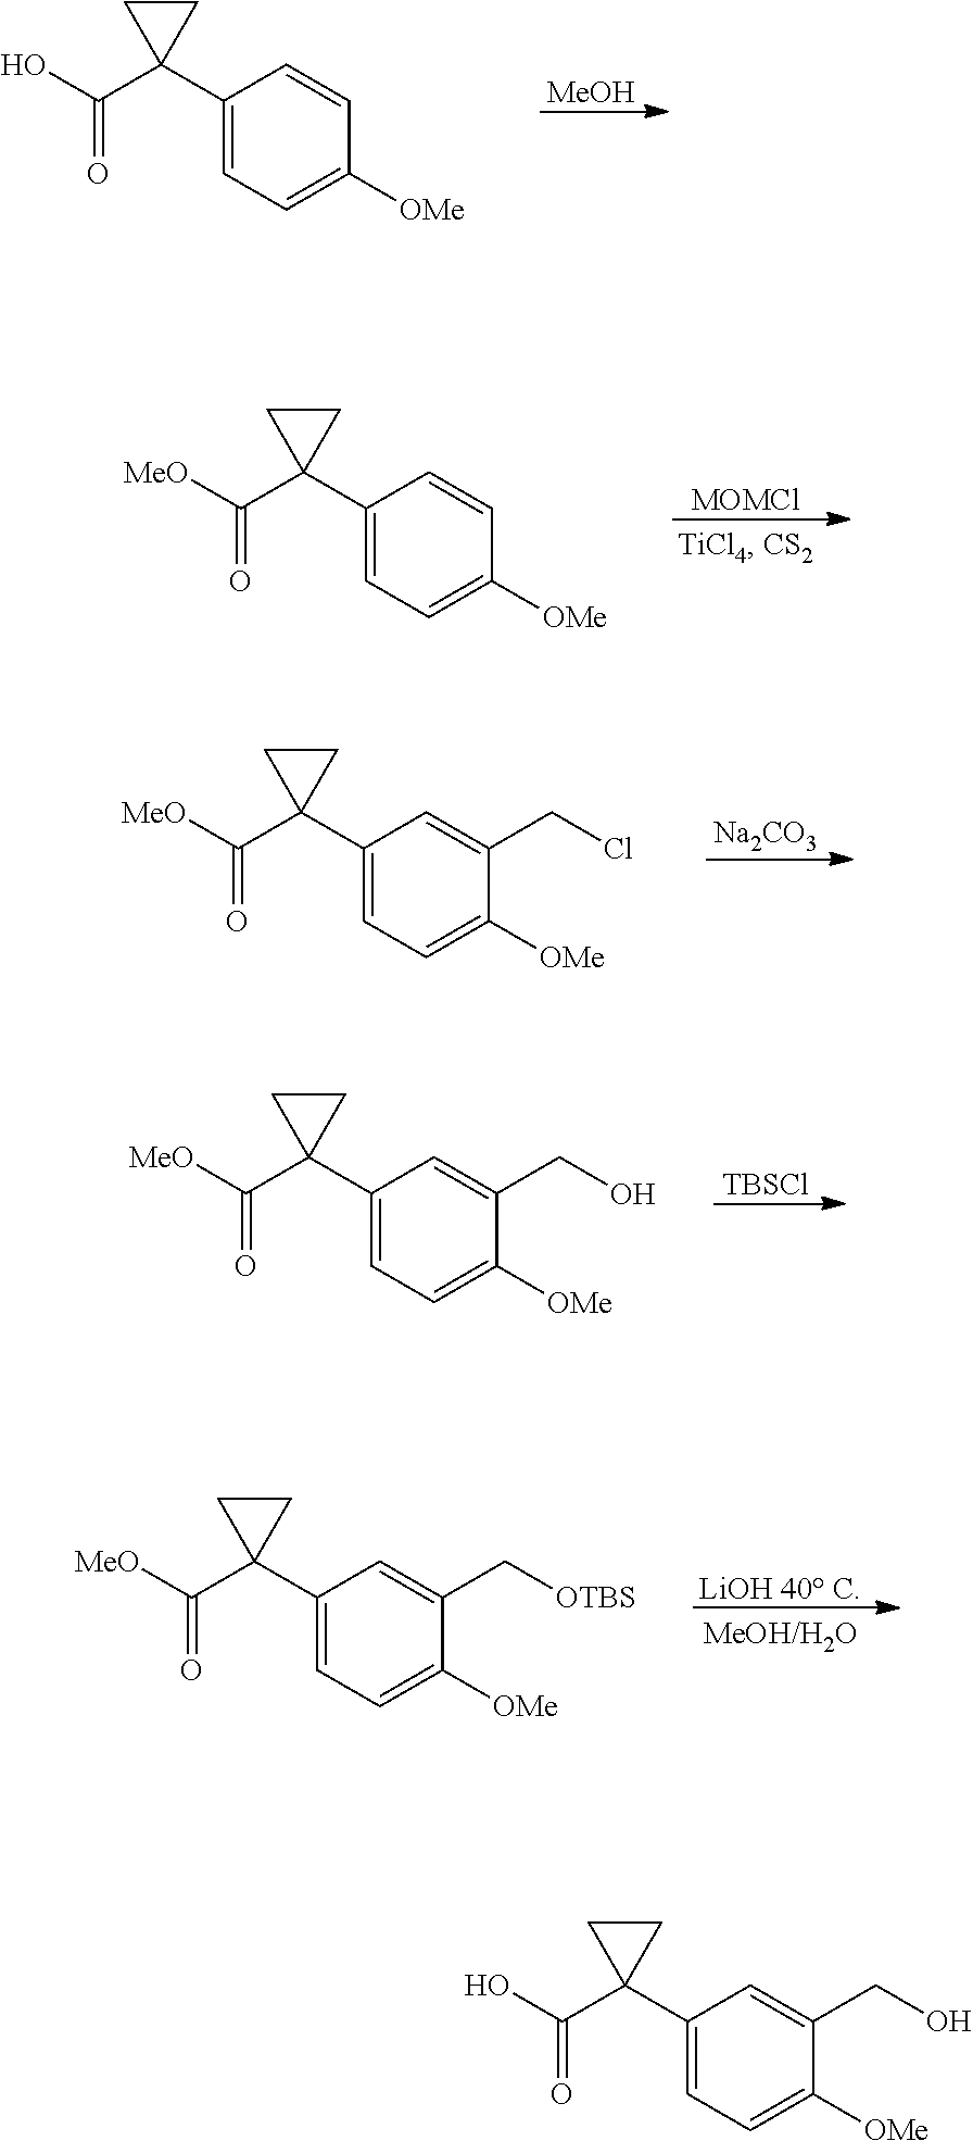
[MeOH].C1(C2(C(O)=O)CC2)=CC=C([OMe])C=C1.[MOMCl].C1(C2(C([MeO])=O)CC2)=CC=C([OMe])C=C1.[Na2CO3].C1(C2(C([MeO])=O)CC2)=CC=C([OMe])C(CCl)=C1.[TBSCl].C1(C2(C([MeO])=O)CC2)=CC=C([OMe])C(CO)=C1.[LiOH 40 C].C1(C2(C([MeO])=O)CC2)=CC=C([OMe])C(C[OTBS])=C1.C1(C2(C(O)=O)CC2)=CC=C([OMe])C(CO)=C1
